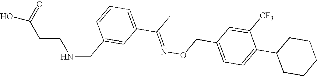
C1=CC=C(C(C)=NOCC2=CC=C(C3CCCCC3)C([CF3])=C2)C=C1CNCCC(O)=O
